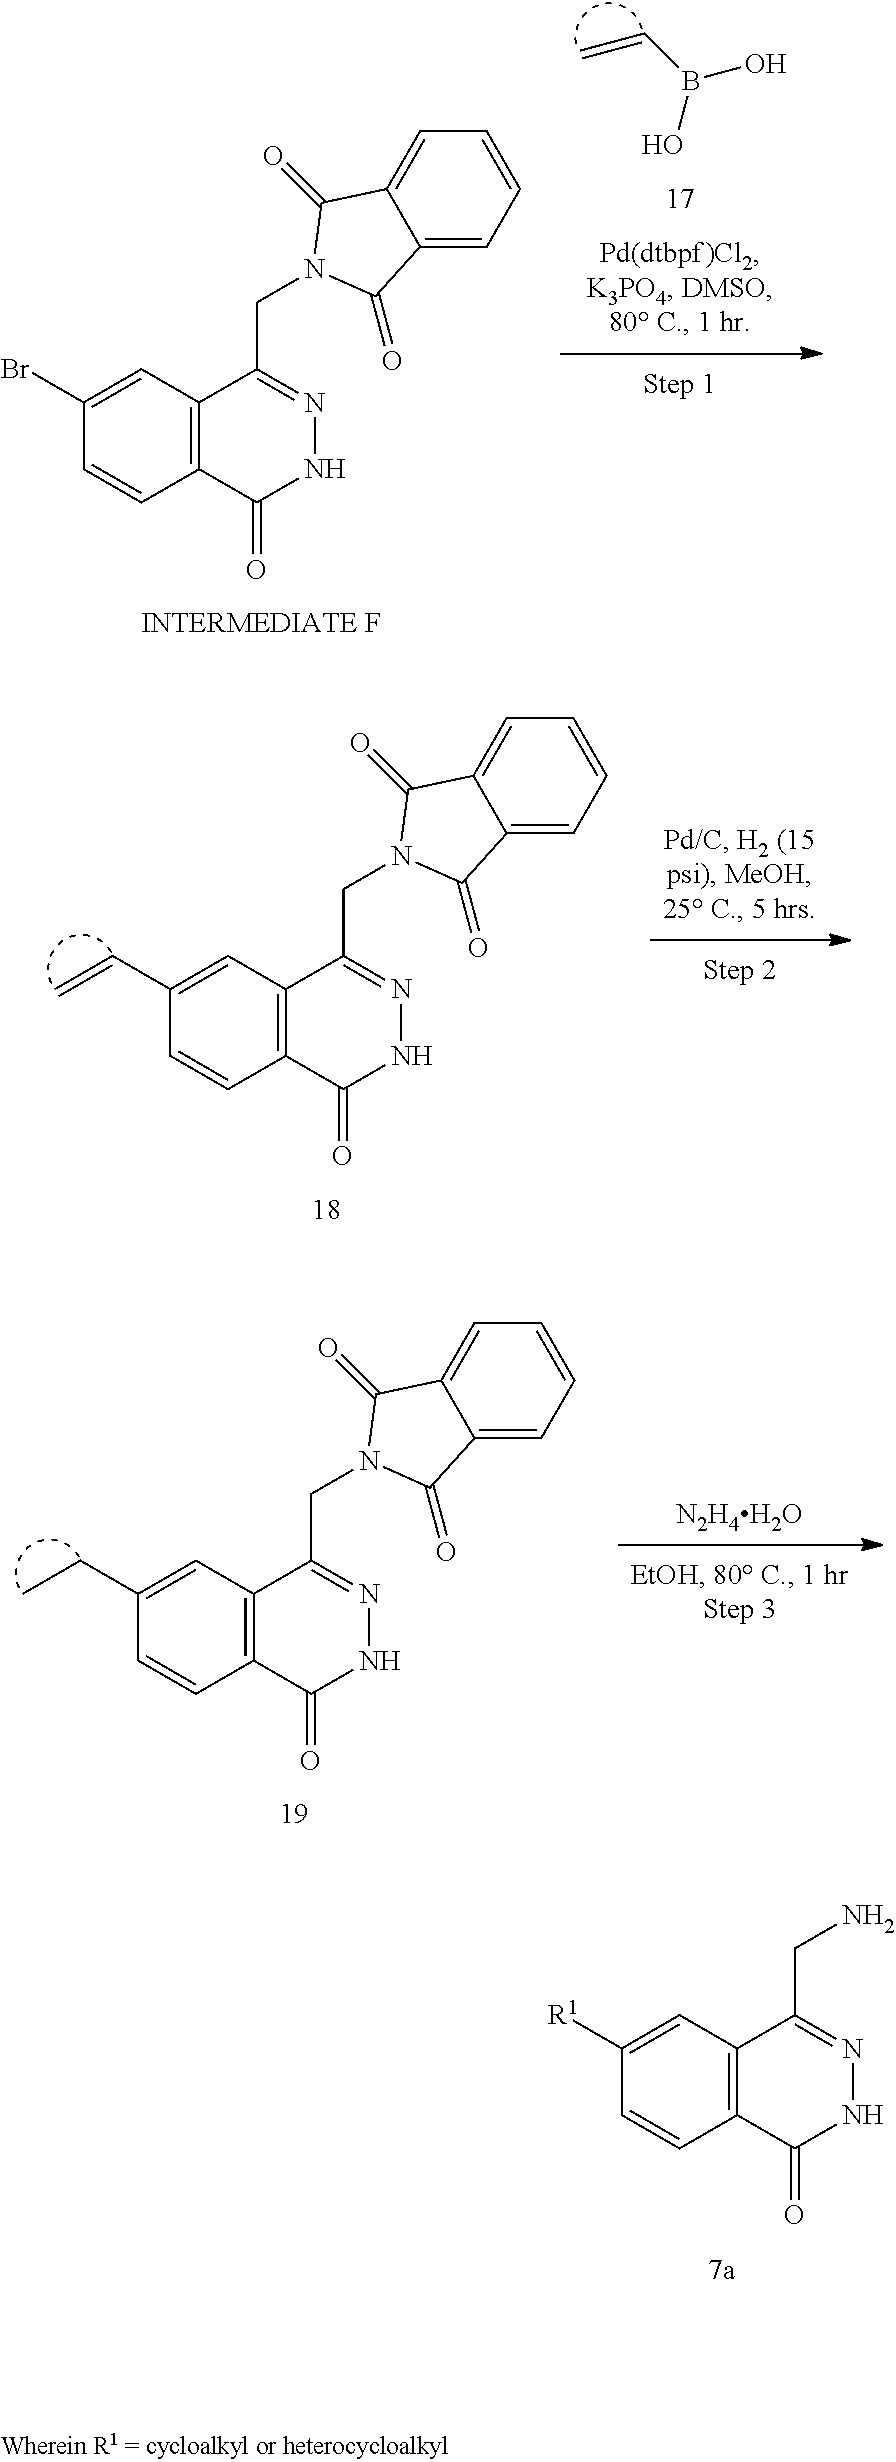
C=CB(O)O.C12=C(C(CN3C(=O)C4=CC=CC=C4C3=O)=NNC1=O)C=C(Br)C=C2.C12=C(C(CN3C(=O)C4=CC=CC=C4C3=O)=NNC1=O)C=C(C=C)C=C2.C12=C(C(CN)=NNC1=O)C=C([R1])C=C2.[N2H4H2O].C12=C(C(CN3C(=O)C4=CC=CC=C4C3=O)=NNC1=O)C=C(CC)C=C2
